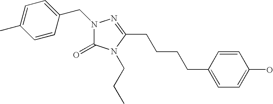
N1(CC2=CC=C(C)C=C2)C(=O)N(CCC)C(CCCCC2=CC=C(O)C=C2)=N1
